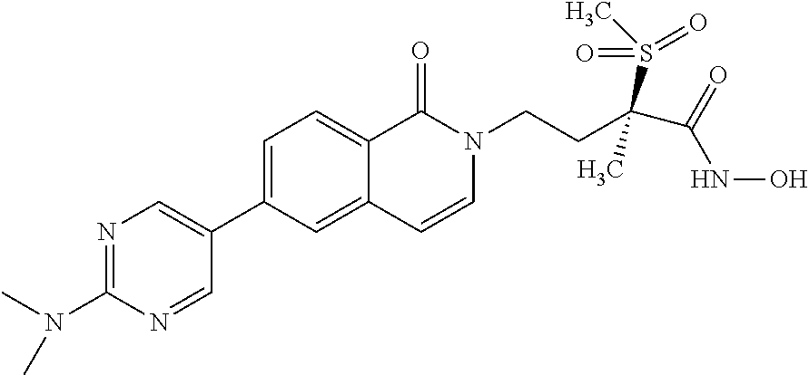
N1=C(N(C)C)N=CC(C2=CC=C3C(=C2)C=CN(CCC(C(=O)NO)(S(C)(=O)=O)C)C3=O)=C1
